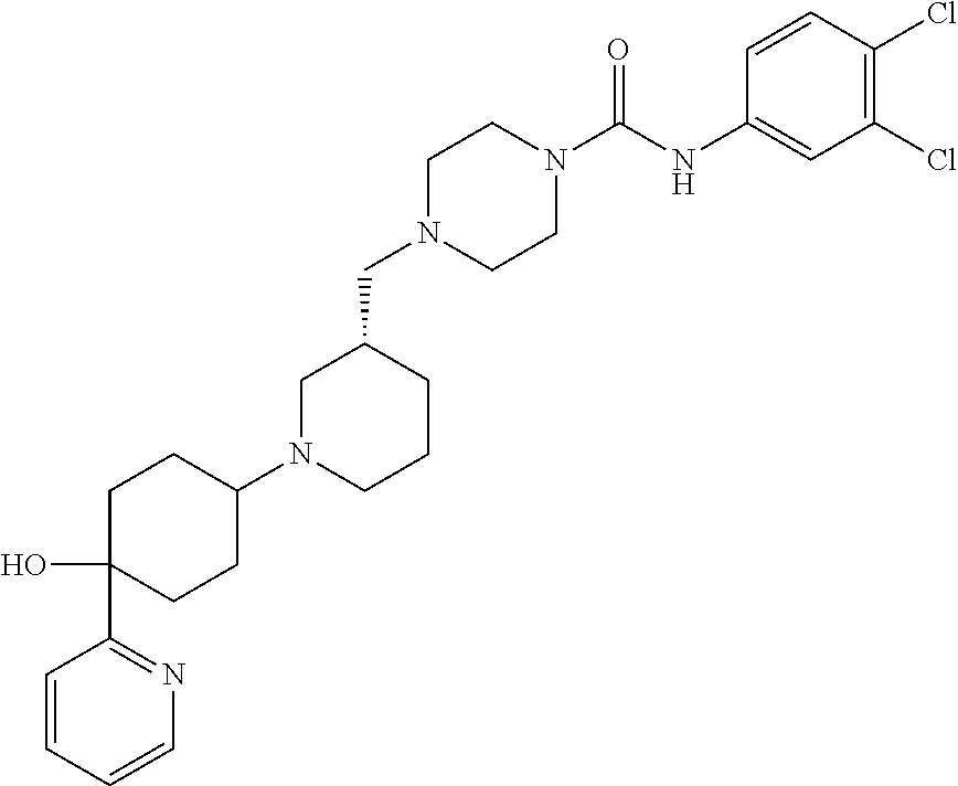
C1N(CC2CN(C3CCC(O)(C4=NC=CC=C4)CC3)CCC2)CCN(C(NC2=CC(Cl)=C(Cl)C=C2)=O)C1
